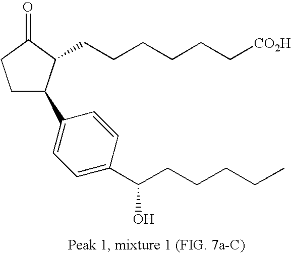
C1C(C2=CC=C(C(CCCCC)O)C=C2)C(CCCCCC[CO2H])C(=O)C1
